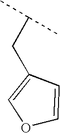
O1C=CC(CC(C)C)=C1
